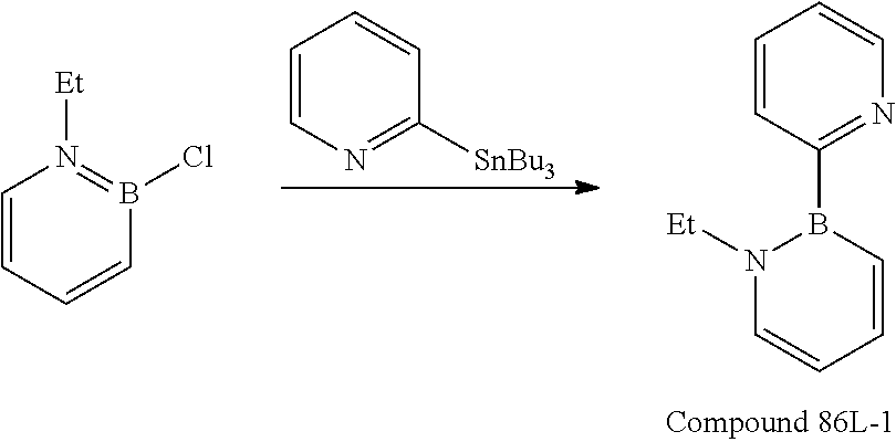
C1=CN=C([SnBu3])C=C1.C1=CC(B2N([Et])C=CC=C2)=NC=C1.C1=CC=CB(Cl)=N1[Et]
